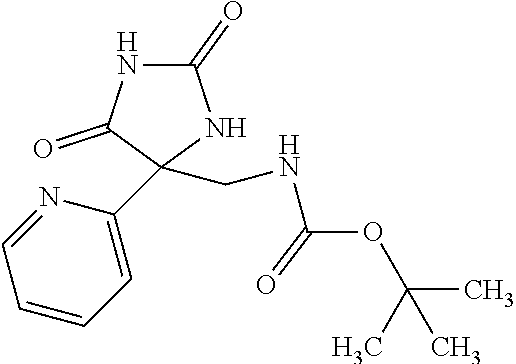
C1(=O)NC(=O)C(CNC(OC(C)(C)C)=O)(C2=CC=CC=N2)N1
